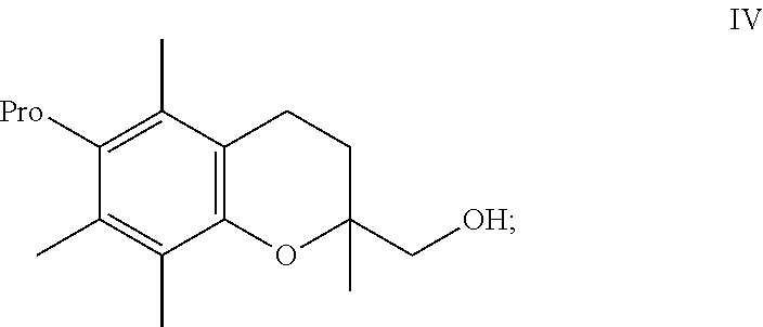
C1(C)=C([Pro])C(C)=C(C)C2=C1CCC(C[OH])(C)O2
